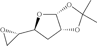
C1(C2OC3C(C2)OC(C)(C)O3)OC1
